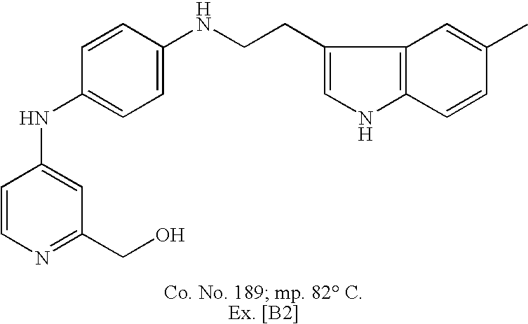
C1=CN=C(CO)C=C1NC1=CC=C(NCCC2=CNC3=C2C=C(C)C=C3)C=C1
